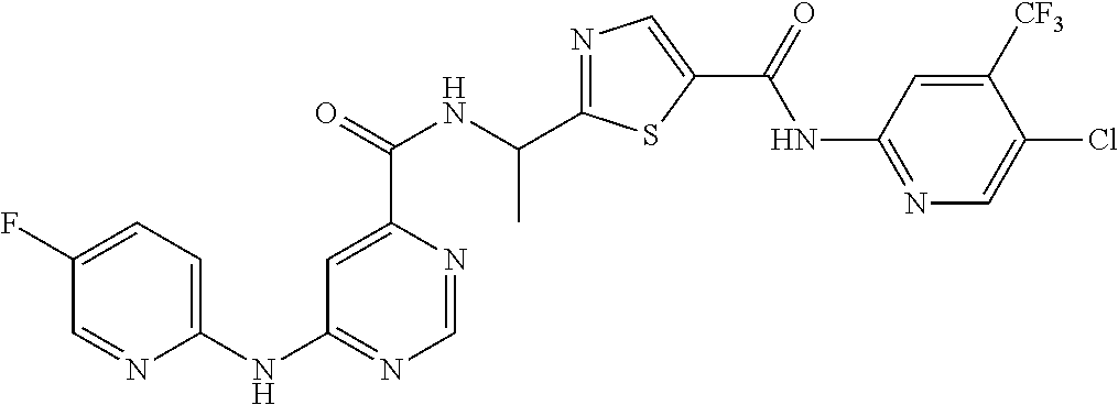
N1=C(C(NC(C2=CC(NC3=CC=C(F)C=N3)=NC=N2)=O)C)SC(C(=O)NC2=NC=C(Cl)C([CF3])=C2)=C1
